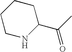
C1(C(C)=O)CCCCN1
